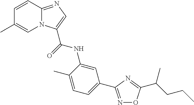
C1=CC2=NC=C(C(NC3=CC(C4=NOC(C(CCC)C)=N4)=CC=C3C)=O)N2C=C1C
